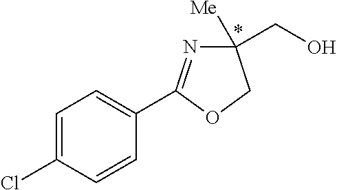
C1=C(Cl)C=CC(C2=NC([Me])(CO)CO2)=C1
